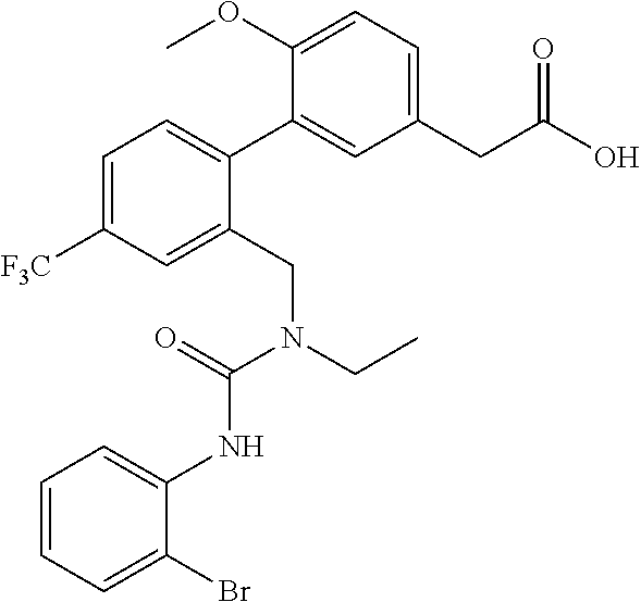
C1(CC(O)=O)=CC=C(OC)C(C2=CC=C([F3C])C=C2CN(CC)C(=O)NC2=CC=CC=C2Br)=C1
